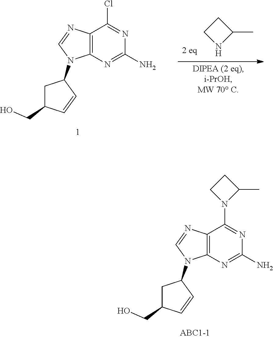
C12=C(N=C(N)N=C1Cl)N(C1CC(CO)C=C1)C=N2.N1C(C)CC1.C12=C(N=C(N)N=C1N1C(C)CC1)N(C1CC(CO)C=C1)C=N2
